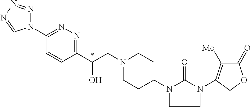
C(CN1CCC(N2CCN(C3=C([Me])C(=O)OC3)C2=O)CC1)(C1=NN=C(N2N=NN=C2)C=C1)O
